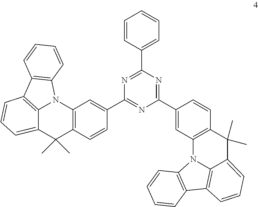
C1=CC2=C(C=C1C1=NC(C3=CC4=C(C=C3)C(C)(C)C3=CC=CC5=C3N4C3=C5C=CC=C3)=NC(C3=CC=CC=C3)=N1)N1C3=C(C4=C1C=CC=C4)C=CC=C3C2(C)C
